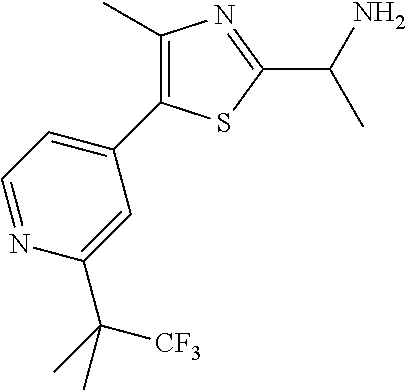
C1(C)=C(C2=CC=NC(C([CF3])(C)C)=C2)SC(C(C)N)=N1
